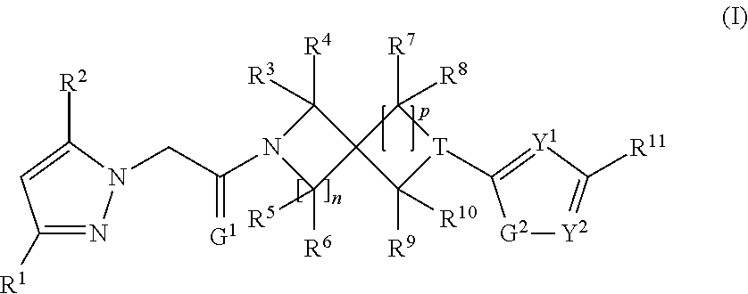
C1([R1])=NN(CC(=[G1])N2C([R4])([R3])C3(C2([R6])[R5])C([R9])([R10])[T](C2=[Y1]C([R11])=[Y2][G2]2)C3([R7])[R8])C([R2])=C1
